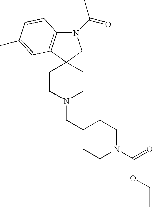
C12(CCN(CC3CCN(C(=O)OCC)CC3)CC1)CN(C(=O)C)C1=C2C=C(C)C=C1
